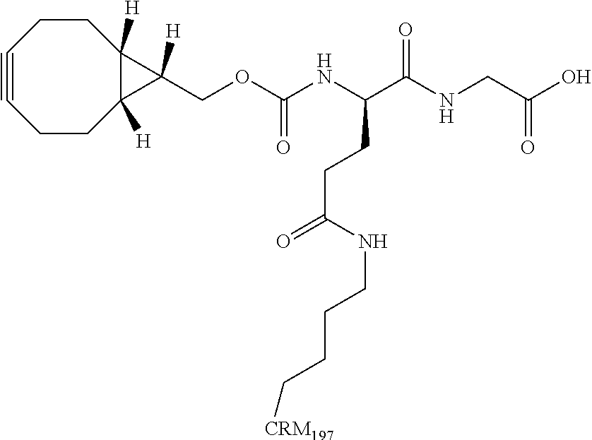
C1CC2([H])C([H])(CCC#C1)C2(COC(NC(C(NCC(O)=O)=O)CCC(=O)NCCCC[CRM197])=O)[H]
